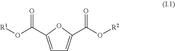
C1=C(C(O[R1])=O)OC(C(O[R2])=O)=C1
